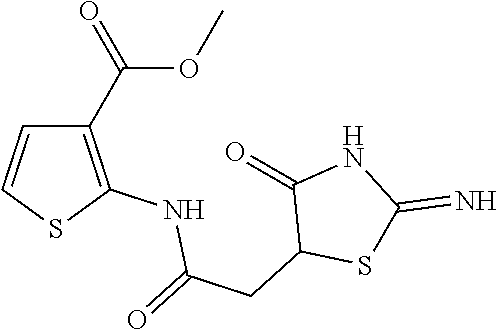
C1(C(OC)=O)=C(NC(=O)CC2SC(=N)NC2=O)SC=C1
